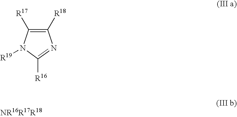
C1([R17])=C([R18])N=C([R16])N1[R19]
